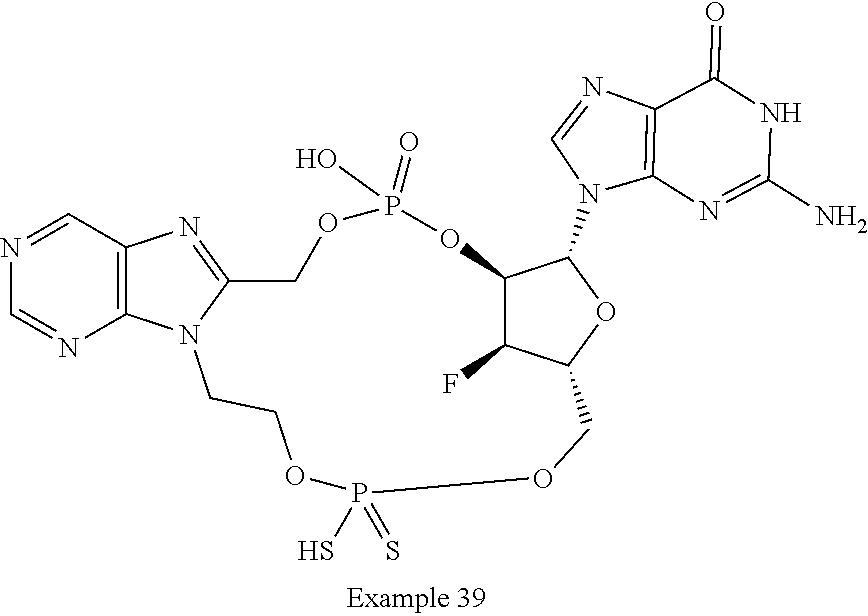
C12=C(N=C(N)NC1=O)N(C1C3C(F)C(O1)COP(=S)(S)OCCN1C(=NC4=C1N=CN=C4)COP(=O)(O)O3)C=N2
